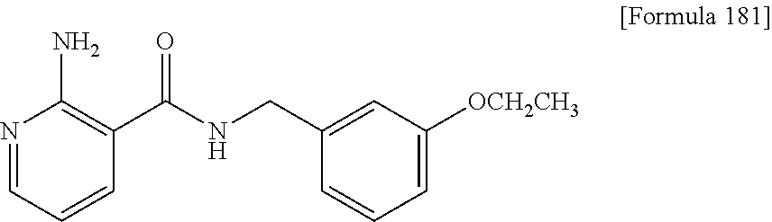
N1=CC=CC(C(NCC2=CC([OCH2CH3])=CC=C2)=O)=C1N
